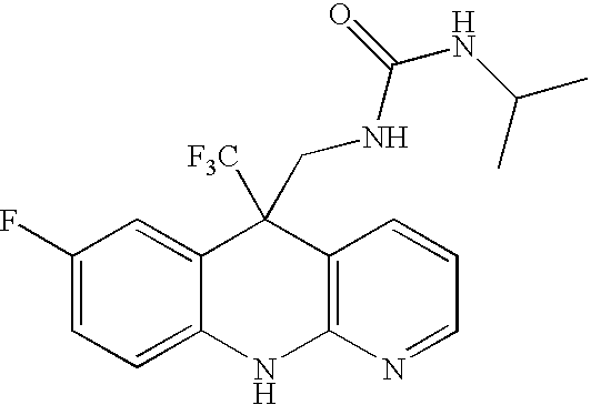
C1(F)=CC=C2C(=C1)C([F3C])(CNC(=O)NC(C)C)C1=C(N2)N=CC=C1
